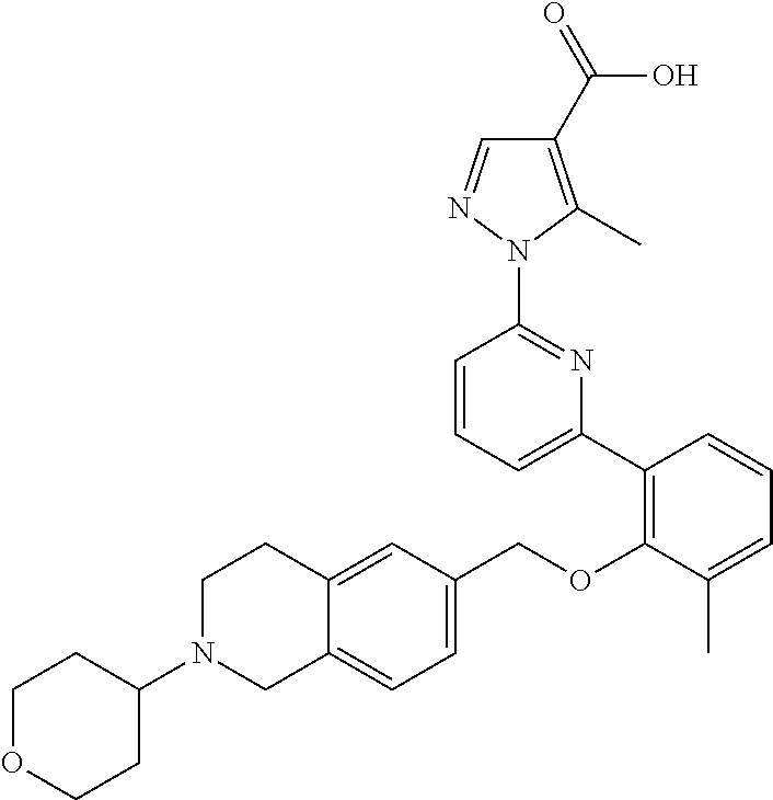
C1N(C2CCOCC2)CC2=CC=C(COC3=C(C4=CC=CC(N5C(C)=C(C(=O)O)C=N5)=N4)C=CC=C3C)C=C2C1
